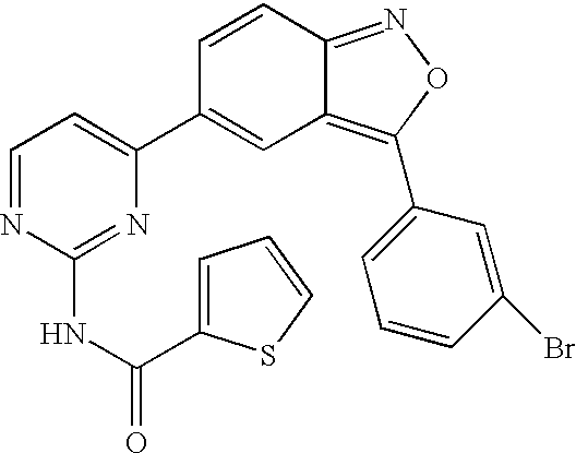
C12=C(C3=CC=CC(Br)=C3)ON=C1C=CC(C1=CC=NC(NC(=O)C3=CC=CS3)=N1)=C2
